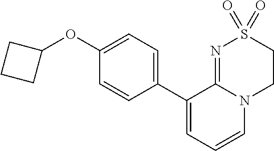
C1(C2=CC=CN3C2=NS(=O)(=O)CC3)=CC=C(OC2CCC2)C=C1
